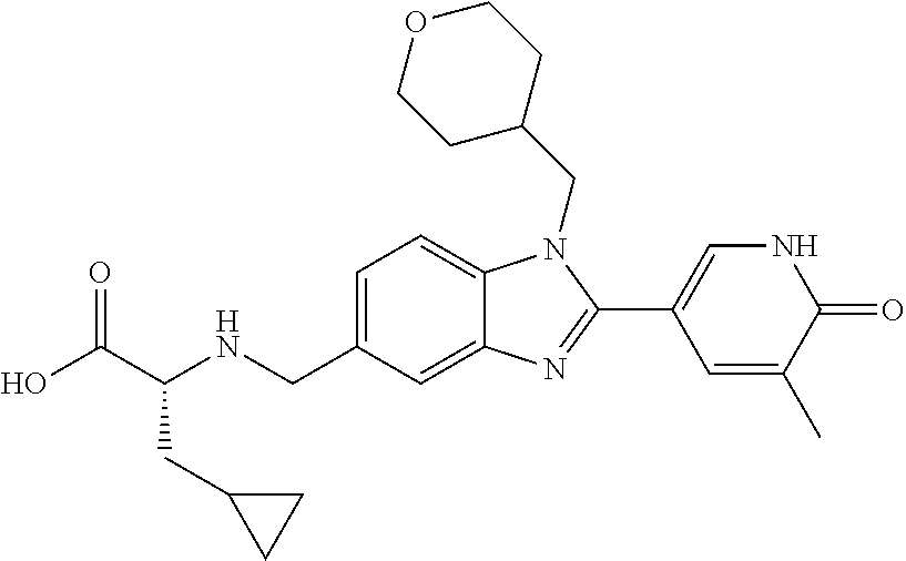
OC(C(NCC1=CC=C2C(=C1)N=C(C1=CNC(=O)C(C)=C1)N2CC1CCOCC1)CC1CC1)=O
